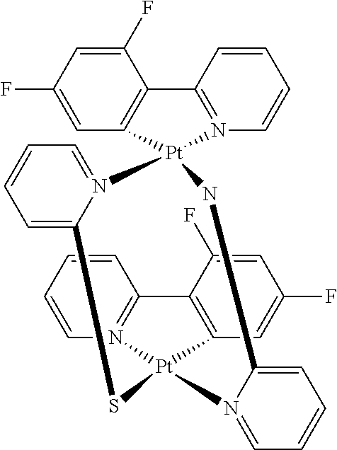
C1(F)=CC(F)=CC2=C1C1=N(C=CC=C1)[Pt]21N2=CC=CC=C2S[Pt]2(N3=CC=CC=C3N1)N1=C(C=CC=C1)C1=C2C=C(F)C=C1F
